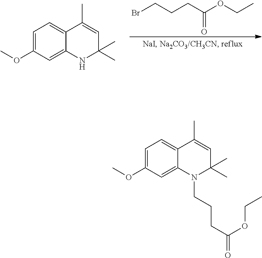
C1=C(OC)C=C2C(=C1)C(C)=CC(C)(C)N2.BrCCCC(OCC)=O.C1=C(OC)C=C2C(=C1)C(C)=CC(C)(C)N2CCCC(=O)OCC
